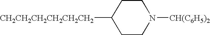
[CH2CH2CH2CH2CH2CH2]C1CCN([CH(C6H5)2])CC1
